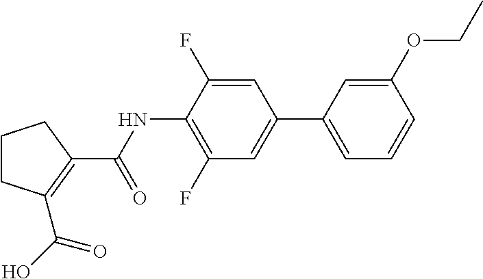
C1CC(C(O)=O)=C(C(NC2=C(F)C=C(C3=CC=CC(OCC)=C3)C=C2F)=O)C1
